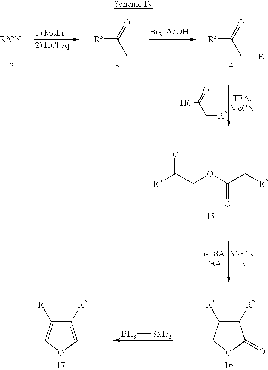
[R3]C(=O)C.[R3]C(=O)CBr.OC(=O)C[R2].[R3]C(COC(C[R2])=O)=O.C1([R3])=C([R2])C(=O)OC1.B[SMe2].C1([R3])=COC=C1[R2]
